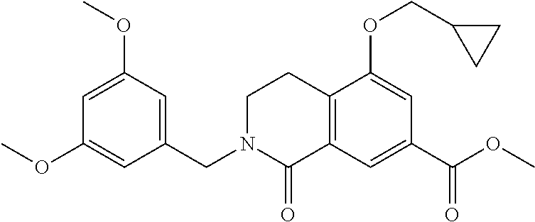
C1N(CC2=CC(OC)=CC(OC)=C2)C(=O)C2=C(C1)C(OCC1CC1)=CC(C(OC)=O)=C2
